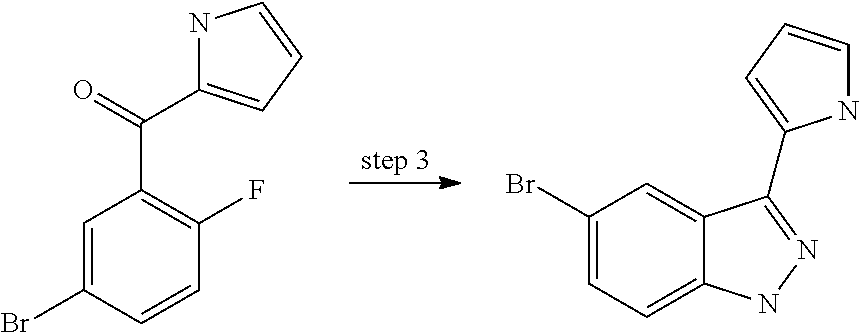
C1(Br)=CC=C2C(=C1)C(C1=CC=CN1)=NN2.C1=C(Br)C=CC(F)=C1C(=O)C1=CC=CN1
